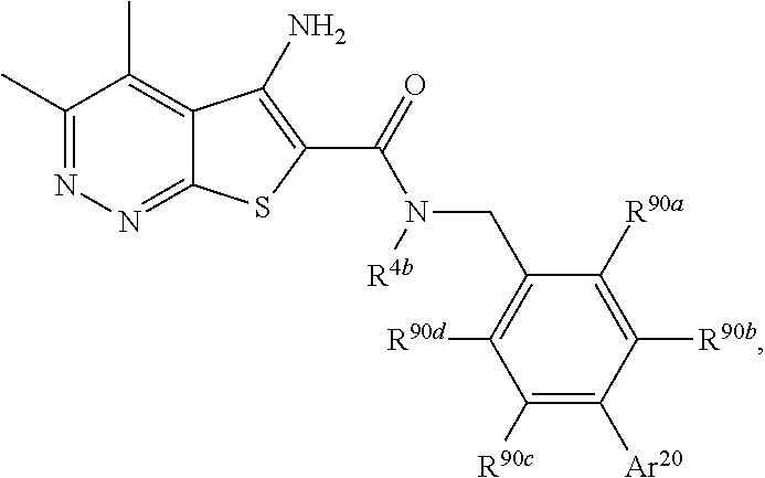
C1(C)=NN=C2C(=C1C)C(N)=C(C(N([R4b])CC1=C([R90d])C([R90c])=C([Ar20])C([R90b])=C1[R90a])=O)S2
